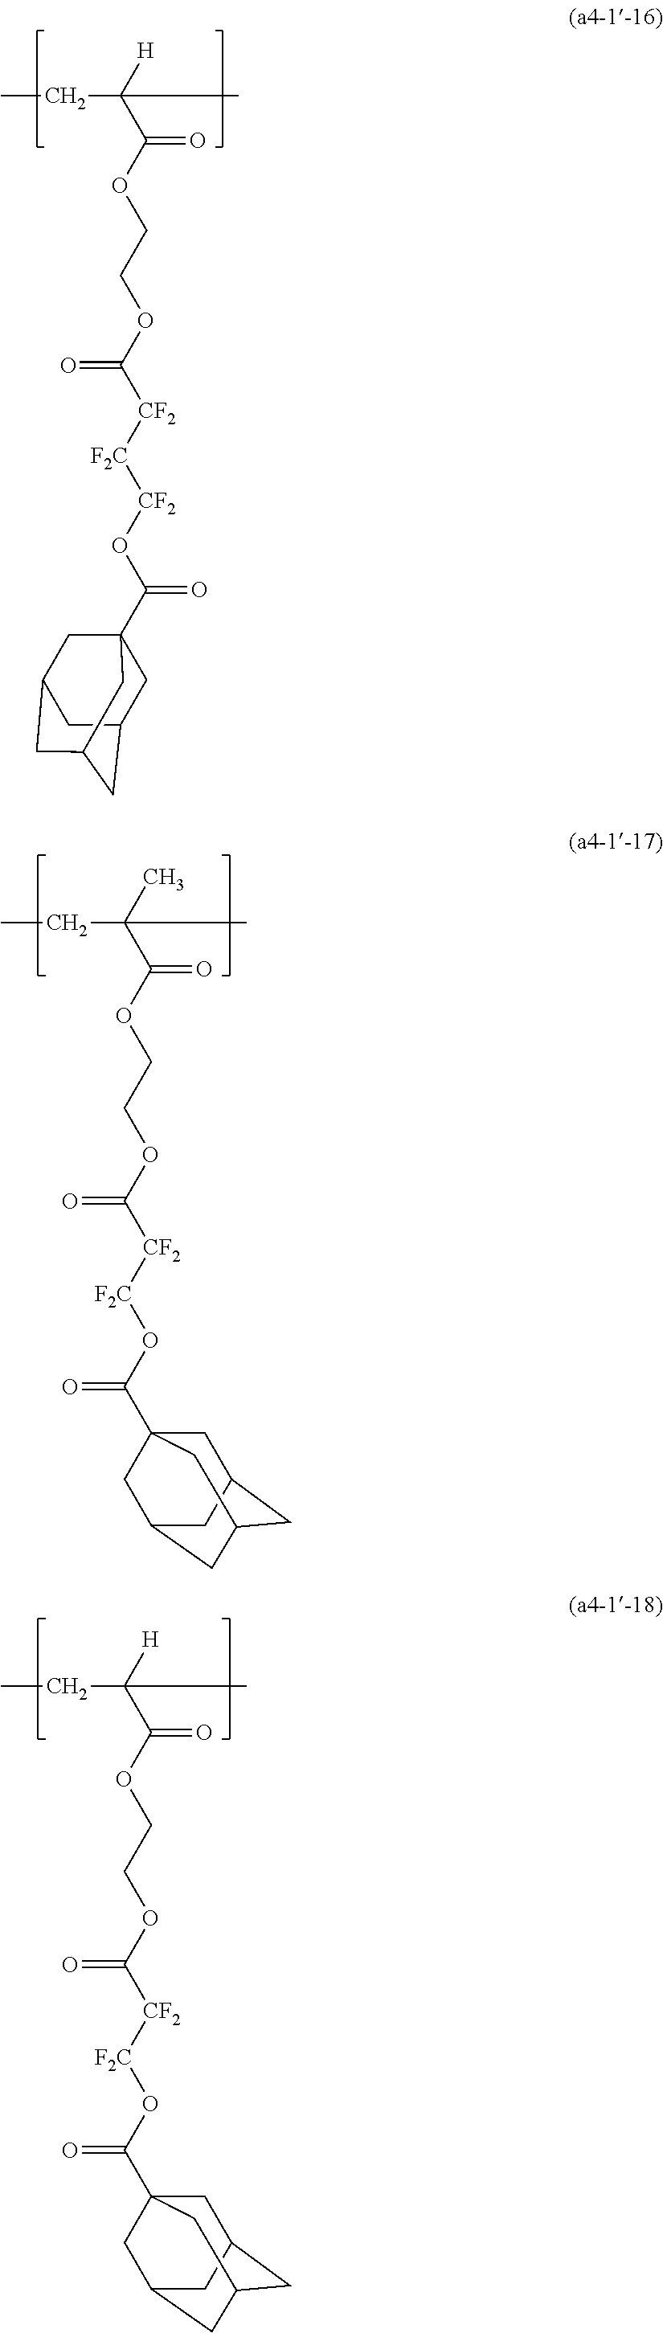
CCC(C(OCCOC([CF2][F2C][CF2]OC(C12CC3CC(CC(C1)C3)C2)=O)=O)=O)([H])C.CCC(C(OCCOC([CF2][F2C]OC(=O)C12CC3CC(CC(C1)C3)C2)=O)=O)(C)C.CCC(C(OCCOC([CF2][F2C]OC(=O)C12CC3CC(CC(C1)C3)C2)=O)=O)([H])C
